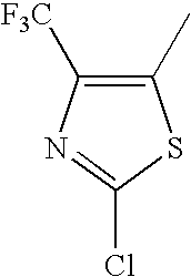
C1(C)=C([F3C])N=C(Cl)S1
